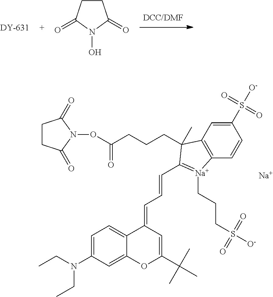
C1=C(N(CC)CC)C=C2C(=C1)C(=CC=CC1=[Na](CCCS([O-])(=O)=O)C3=C(C=C(S([O-])(=O)=O)C=C3)C1(CCCC(ON1C(=O)CCC1=O)=O)C)C=C(C(C)(C)C)O2.[Na].C1CC(=O)N(O)C1=O
